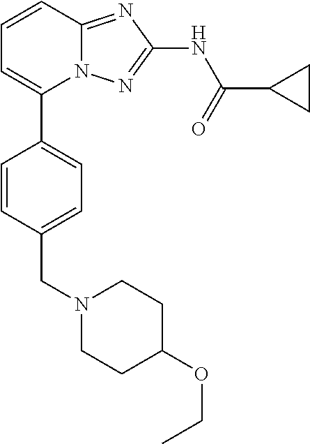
C1=CC2=NC(NC(=O)C3CC3)=NN2C(C2=CC=C(CN3CCC(OCC)CC3)C=C2)=C1
